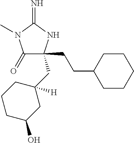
C1(=O)C(CCC2CCCCC2)(CC2([H])CCCC(O)C2)NC(=N)N1C
